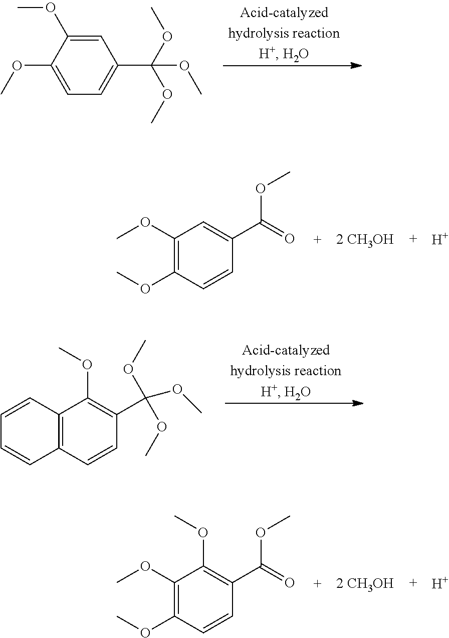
C1(OC)=CC=C(C(OC)(OC)OC)C=C1OC.O(C(=O)C1=CC(OC)=C(OC)C=C1)C.[H].O(C(=O)C1=C(OC)C(OC)=C(OC)C=C1)C.[H].C12=C(C=CC(C(OC)(OC)OC)=C1OC)C=CC=C2
